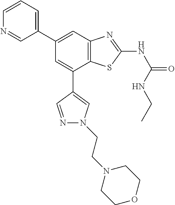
C1=CC=C(C2=CC3=C(C(C4=CN(CCN5CCOCC5)N=C4)=C2)SC(NC(=O)NCC)=N3)C=N1
